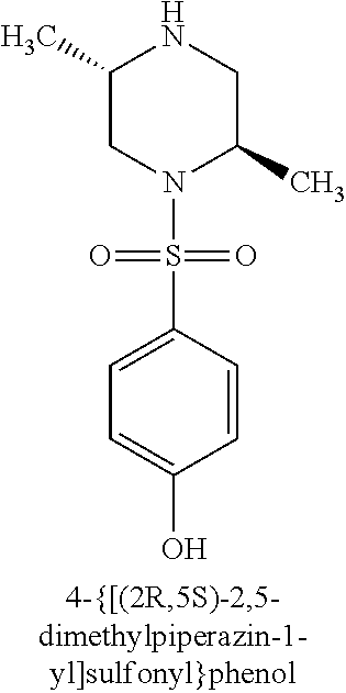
C1(C)CN(S(=O)(=O)C2=CC=C(O)C=C2)C(C)CN1
